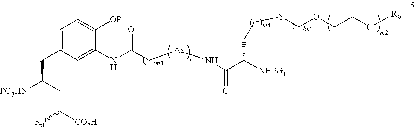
[NHPG1]C(C(N[Aa]CC(NC1=CC(CC(CC([R8])[CO2H])[PG3HN])=CC=C1[OP1])=O)=O)CC[Y]COCCO[R9]
